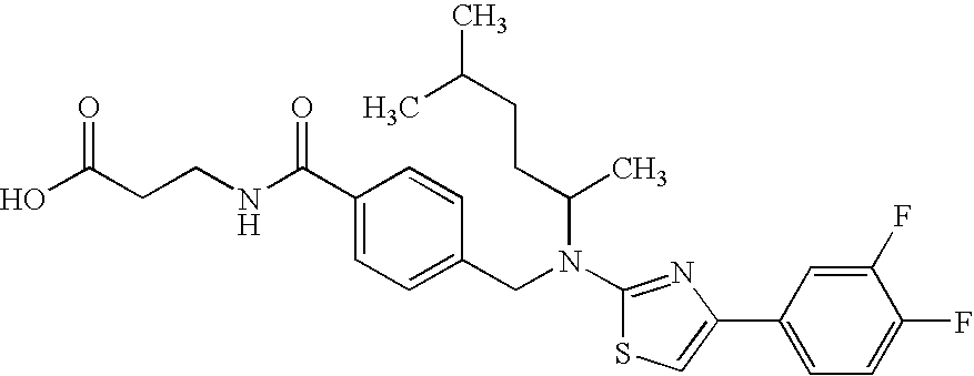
N(C1=NC(C2=CC=C(F)C(F)=C2)=CS1)(CC1=CC=C(C(NCCC(O)=O)=O)C=C1)C(CCC(C)C)C
